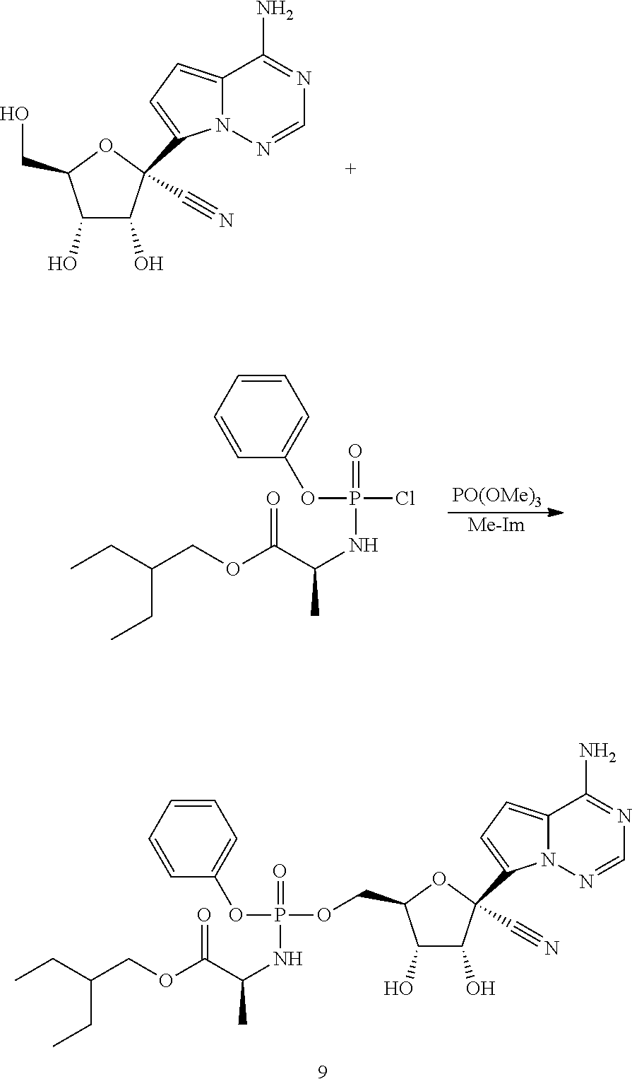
C1(O)C(O)C(C#N)(C2=CC=C3N2N=CN=C3N)OC1CO.[Me-Im].[PO(OMe)3].C1=CC=CC(OP(Cl)(=O)NC(C(OCC(CC)CC)=O)C)=C1.C1(O)C(O)C(C#N)(C2=CC=C3N2N=CN=C3N)OC1COP(OC1=CC=CC=C1)(=O)NC(C(OCC(CC)CC)=O)C
